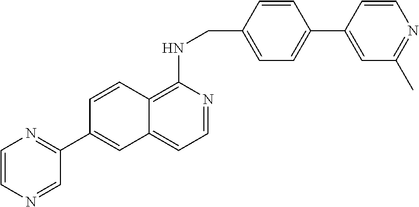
C12=C(NCC3=CC=C(C4=CC(C)=NC=C4)C=C3)N=CC=C1C=C(C1=NC=CN=C1)C=C2
